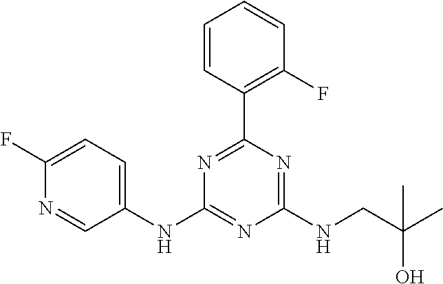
C1(NC2=CC=C(F)N=C2)=NC(NCC(C)(O)C)=NC(C2=C(F)C=CC=C2)=N1
